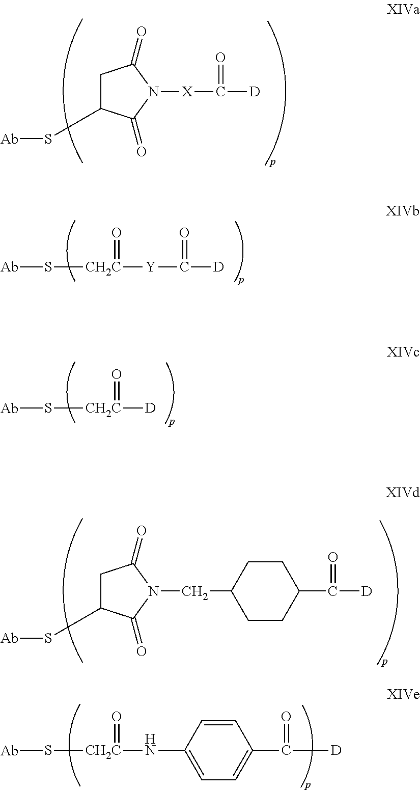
C1(S[Ab])CC(=O)N([X]C(=O)[D])C1=O.S([Ab])[CH2C](=O)[Y]C(=O)[D].S([Ab])[CH2C](=O)[D].S([Ab])[CH2C](=O)NC1=CC=C(C(=O)[D])C=C1.C1(S[Ab])CC(=O)N(CC2CCC(C(=O)[D])CC2)C1=O
